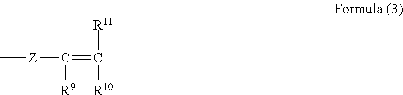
C([R9])(=C([R11])[R10])[Z]C
